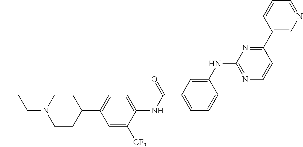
C1CC(C2=CC=C(NC(C3=CC=C(C)C(NC4=NC=CC(C5=CN=CC=C5)=N4)=C3)=O)C([CF3])=C2)CCN1CCC
